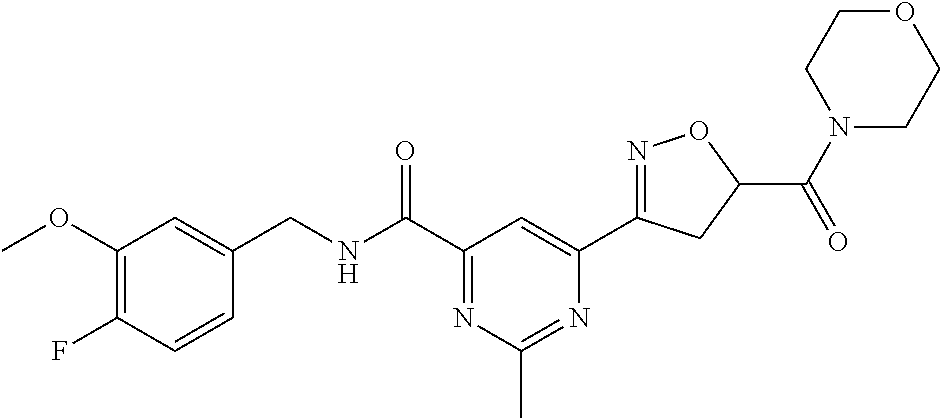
C1(CNC(C2=NC(C)=NC(C3=NOC(C(=O)N4CCOCC4)C3)=C2)=O)=CC(OC)=C(F)C=C1
